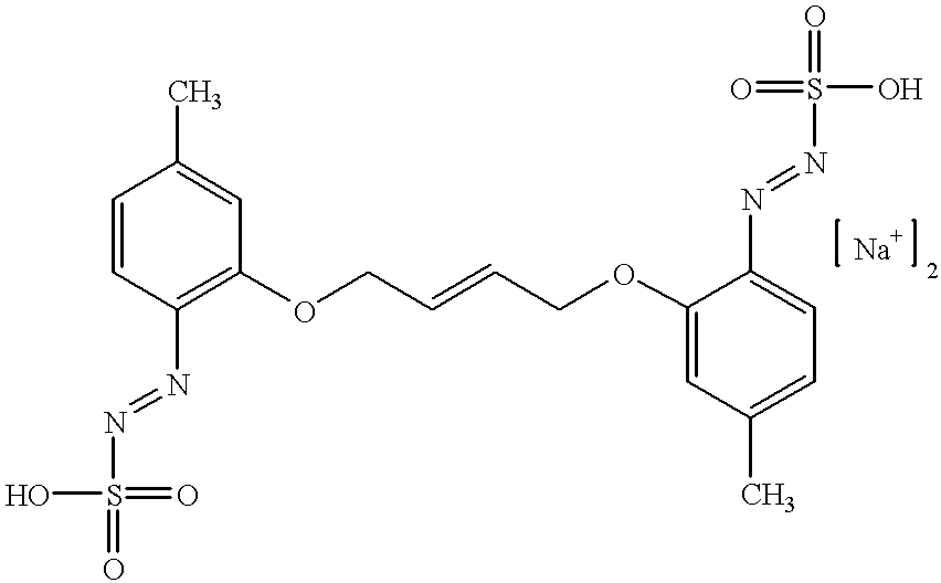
C1=CC(N=NS(O)(=O)=O)=C(OCC=CCOC2=CC(C)=CC=C2N=NS(O)(=O)=O)C=C1C.[Na]
